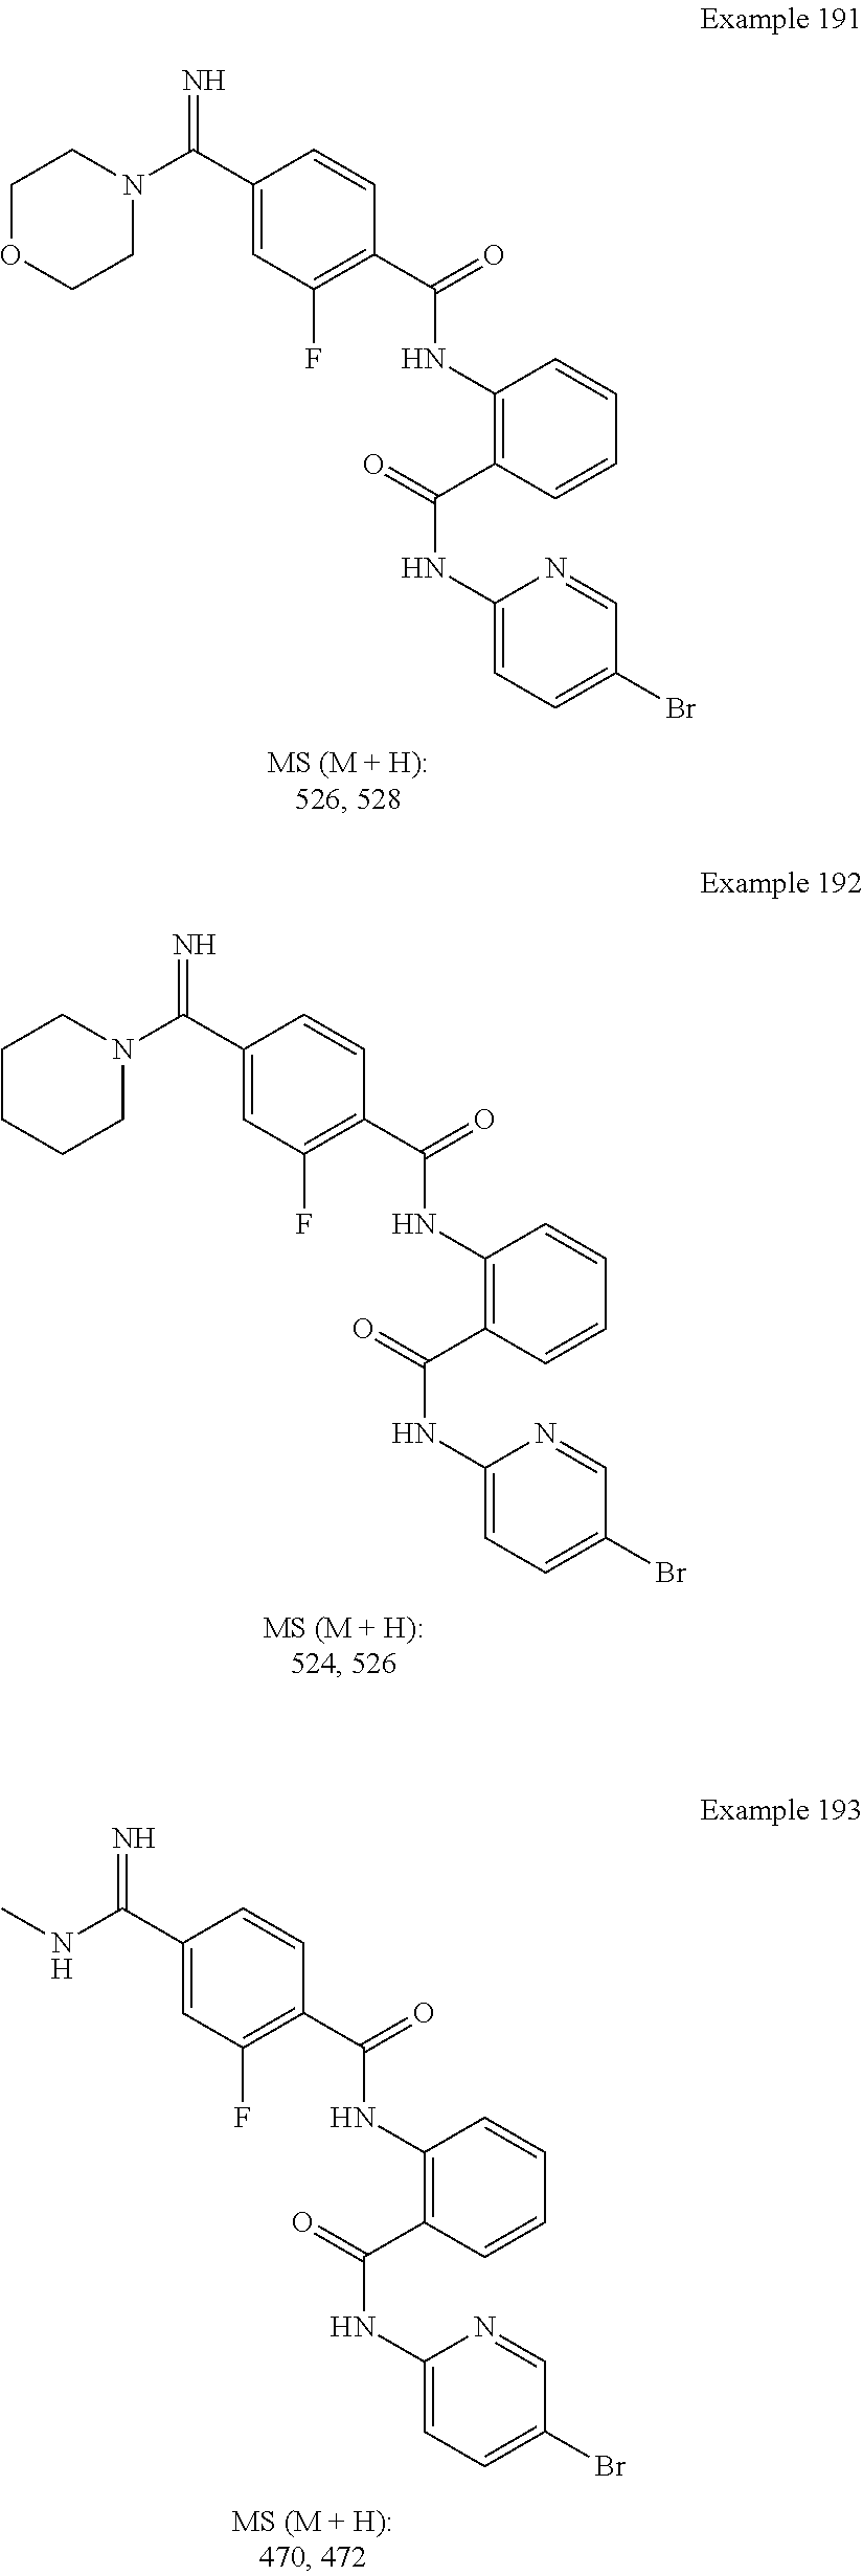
O=C(NC1=C(C(NC2=CC=C(Br)C=N2)=O)C=CC=C1)C1=C(F)C=C(C(=N)N2CCOCC2)C=C1.O=C(NC1=C(C(NC2=CC=C(Br)C=N2)=O)C=CC=C1)C1=C(F)C=C(C(=N)N2CCCCC2)C=C1.O=C(NC1=C(C(NC2=CC=C(Br)C=N2)=O)C=CC=C1)C1=C(F)C=C(C(=N)NC)C=C1
